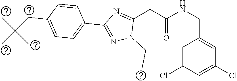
C(NC(CC1=NC(C2=CC=C(CC(C)(C)C)C=C2)=NN1CC)=O)C1=CC(Cl)=CC(Cl)=C1
